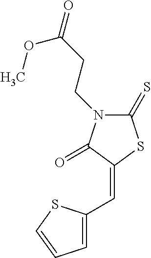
C1(=S)N(CCC(=O)OC)C(=O)C(=CC2=CC=CS2)S1
